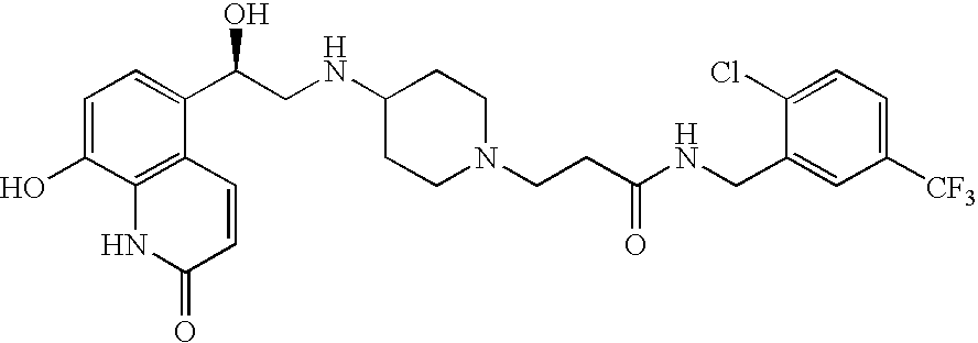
C1=C(O)C2=C(C(C(CNC3CCN(CCC(NCC4=CC([CF3])=CC=C4Cl)=O)CC3)O)=C1)C=CC(=O)N2
